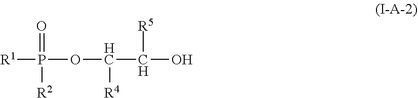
[R1]P(OC(C([R5])O)[R4])([R2])=O
